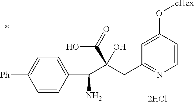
C1=CC(O[cHex])=CC(CC(C(C2=CC=C([Ph])C=C2)N)(C(=O)O)O)=N1
